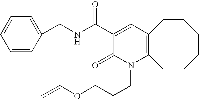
C1=CC(CNC(C2=CC3=C(N(CCCOC=C)C2=O)CCCCCC3)=O)=CC=C1
